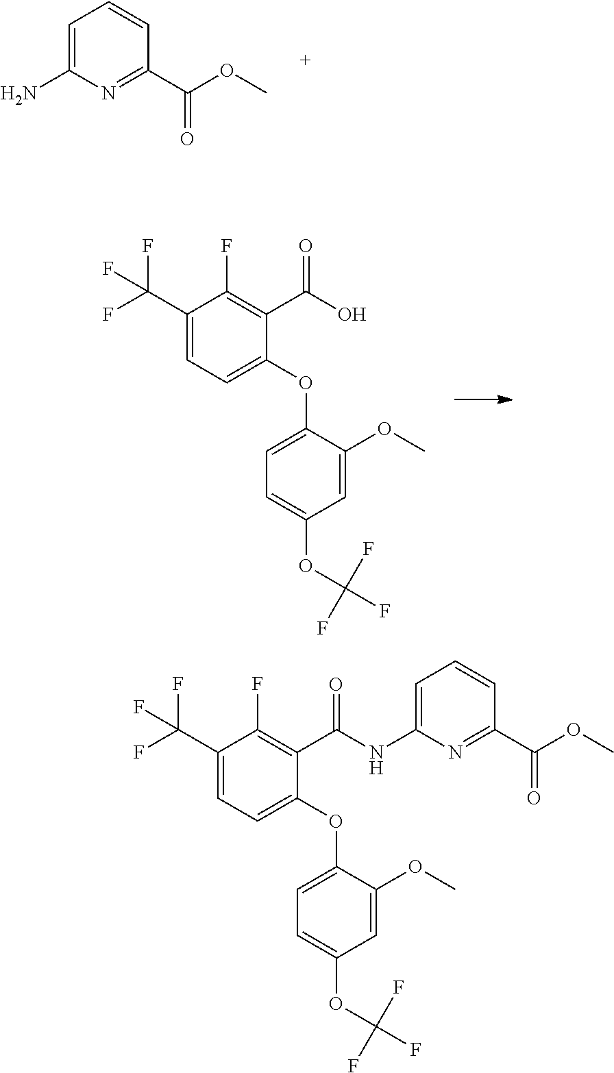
C1=C(N)N=C(C(OC)=O)C=C1.C1(C(F)(F)F)=CC=C(OC2=CC=C(OC(F)(F)F)C=C2OC)C(C(O)=O)=C1F.C1(C(F)(F)F)=CC=C(OC2=CC=C(OC(F)(F)F)C=C2OC)C(C(NC2=CC=CC(C(OC)=O)=N2)=O)=C1F
